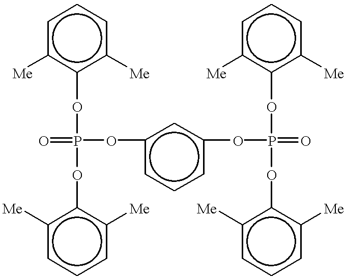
c1c([Me])c(OP(Oc2c([Me])cccc2[Me])(=O)Oc2cccc(OP(Oc3c([Me])cccc3[Me])(=O)Oc3c([Me])cccc3[Me])c2)c([Me])cc1
